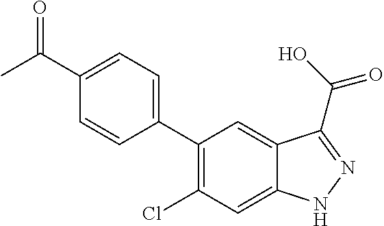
C1(C2=CC=C(C(=O)C)C=C2)=C(Cl)C=C2C(=C1)C(C(O)=O)=NN2
